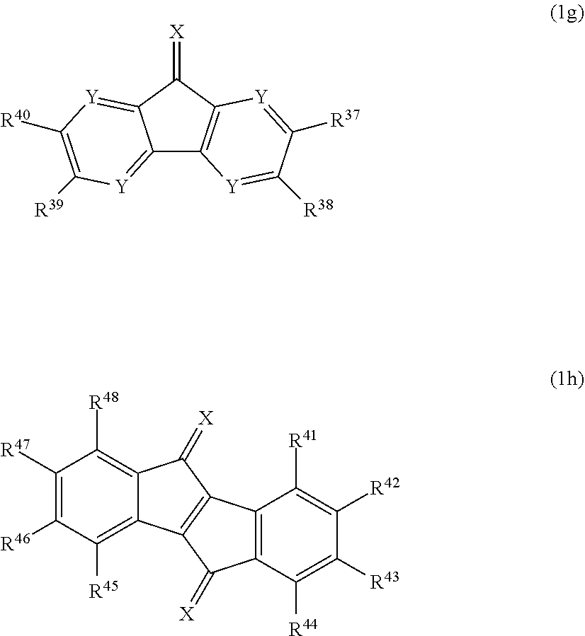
C12=[Y]C([R39])=C([R40])[Y]=C1C(=[X])C1=C2[Y]=C([R38])C([R37])=[Y]1.C1([R47])=C([R46])C([R45])=C2C(=C1[R48])C(=[X])C1=C2C(=[X])C2=C1C([R41])=C([R42])C([R43])=C2[R44]
